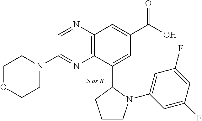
C12=C(C(C3N(C4=CC(F)=CC(F)=C4)CCC3)=CC(C(O)=O)=C1)N=C(N1CCOCC1)C=N2
